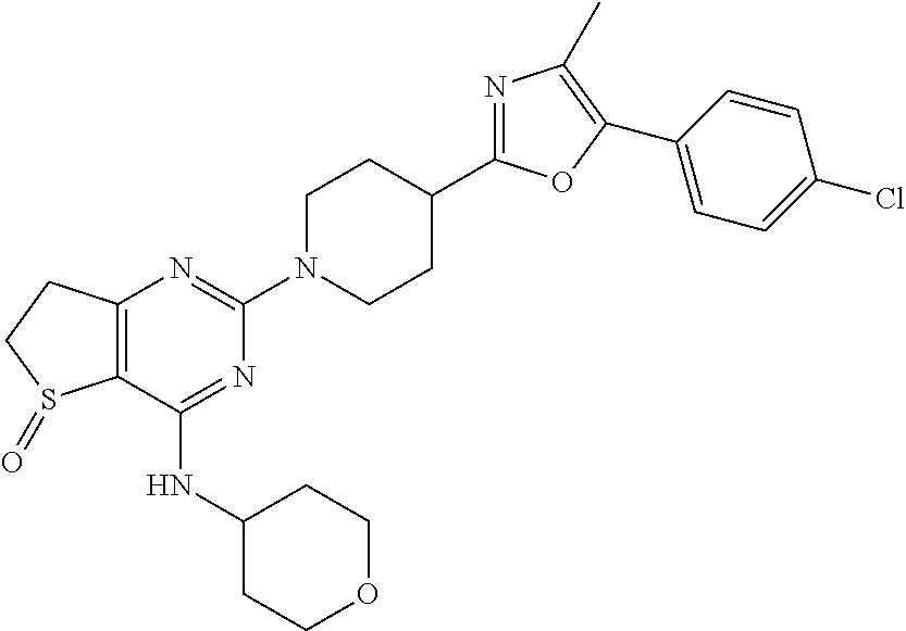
C12=C(N=C(N3CCC(C4=NC(C)=C(C5=CC=C(Cl)C=C5)O4)CC3)N=C1NC1CCOCC1)CCS2=O
